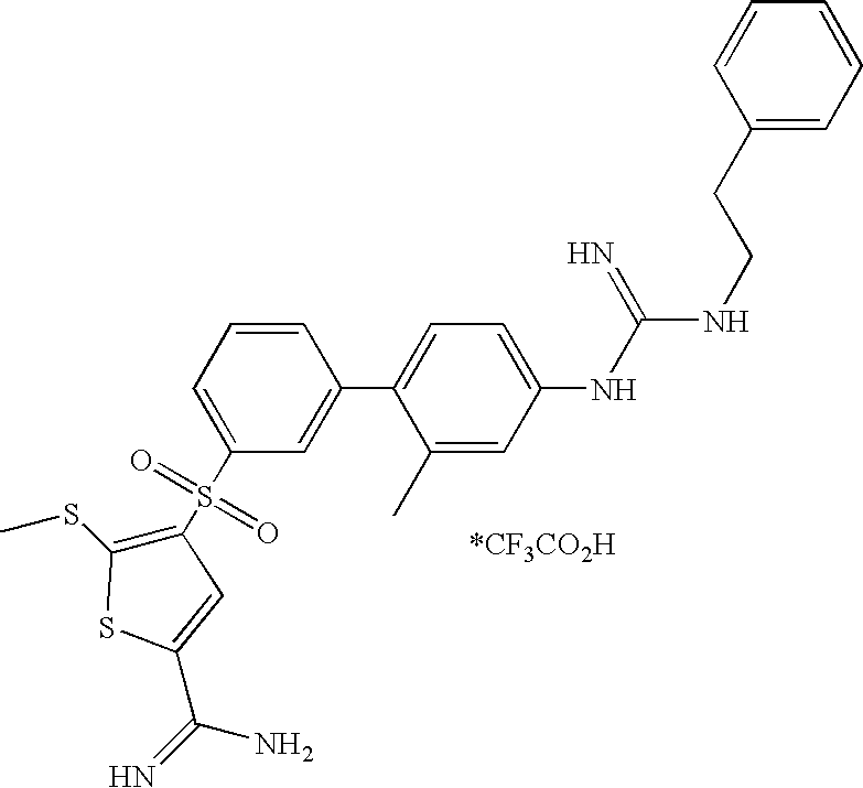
C1=CC(C2=CC=C(NC(=N)NCCC3=CC=CC=C3)C=C2C)=CC(S(=O)(=O)C2=C(SC)SC(C(=N)N)=C2)=C1
